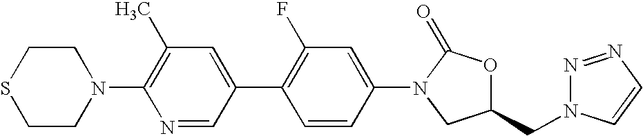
N1(C2=C(C)C=C(C3=C(F)C=C(N4C(=O)OC(CN5N=NC=C5)C4)C=C3)C=N2)CCSCC1
